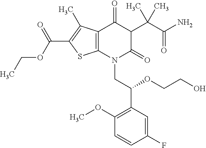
CCOC(=O)C1=C(C)C2=C(S1)N(CC(C1=C(OC)C=CC(F)=C1)OCCO)C(=O)C(C(C(=O)N)(C)C)C2=O
